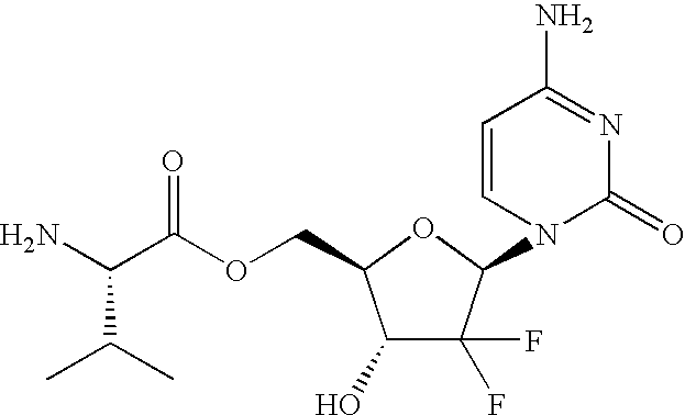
C1=CN(C2C(F)(F)C(O)C(COC(C(N)C(C)C)=O)O2)C(=O)N=C1N
